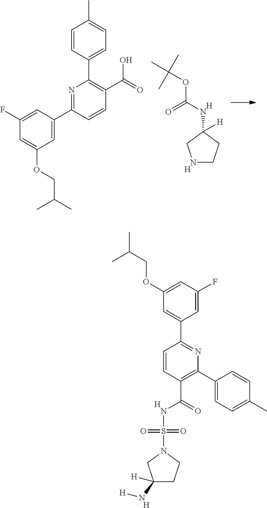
C1(C2=NC(C3=CC=C(C)C=C3)=C(C(O)=O)C=C2)=CC(OCC(C)C)=CC(F)=C1.CC(C)(OC(NC1([H])CNCC1)=O)C.[H].[H].[H].S(=O)(=O)(N1CC(N[H])([H])CC1)NC(C1=C(C2=CC=C(C)C=C2)N=C(C2=CC(OCC(C)C)=CC(F)=C2)C=C1)=O.[H]
